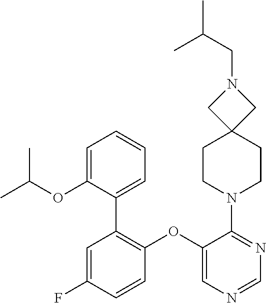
C1(OC2=C(C3=CC=CC=C3OC(C)C)C=C(F)C=C2)=CN=CN=C1N1CCC2(CC1)CN(CC(C)C)C2
